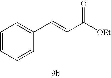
C1=CC=CC(C=CC([OEt])=O)=C1
